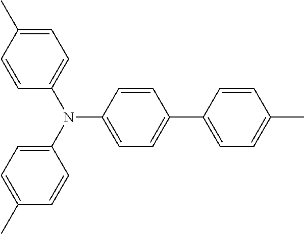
C1=C(C)C=CC(N(C2=CC=C(C)C=C2)C2=CC=C(C3=CC=C(C)C=C3)C=C2)=C1
